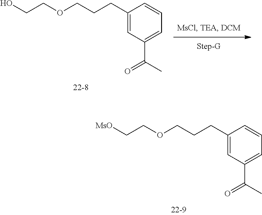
C1(CCCOCC[MsO])=CC(C(C)=O)=CC=C1.C1(CCCOCCO)=CC(C(C)=O)=CC=C1
